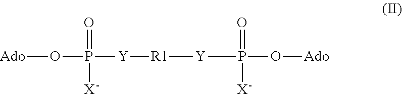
[Ado]OP([Y][R1][Y]P(=O)([X])O[Ado])(=O)[X]
